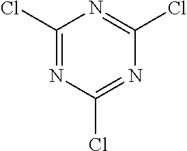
C1(Cl)=NC(Cl)=NC(Cl)=N1
